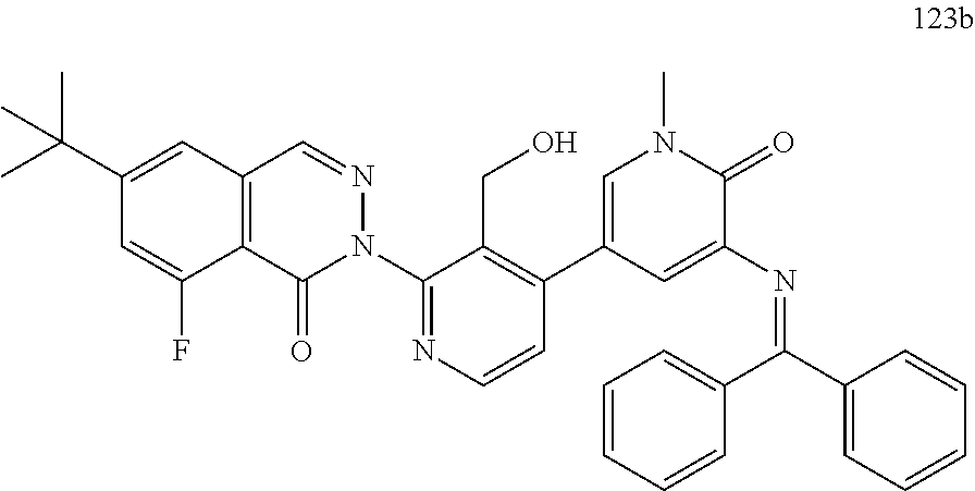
C12=C(C(=O)N(C3=NC=CC(C4=CN(C)C(=O)C(N=C(C5=CC=CC=C5)C5=CC=CC=C5)=C4)=C3CO)N=C1)C(F)=CC(C(C)(C)C)=C2
